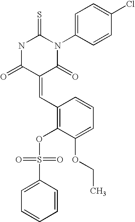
S=C1NC(=O)C(=CC2=C(OS(=O)(=O)C3=CC=CC=C3)C(OCC)=CC=C2)C(=O)N1C1=CC=C(Cl)C=C1
